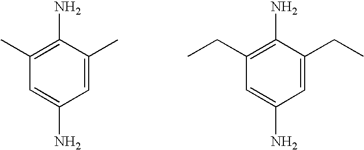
C1(C)=C(N)C(C)=CC(N)=C1.C1(CC)=C(N)C(CC)=CC(N)=C1
